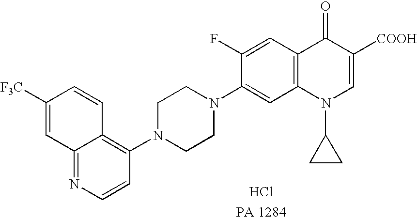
C1(F)=CC2=C(C=C1N1CCN(C3=C4C(=NC=C3)C=C([F3C])C=C4)CC1)N(C1CC1)C=C([COOH])C2=O.Cl
